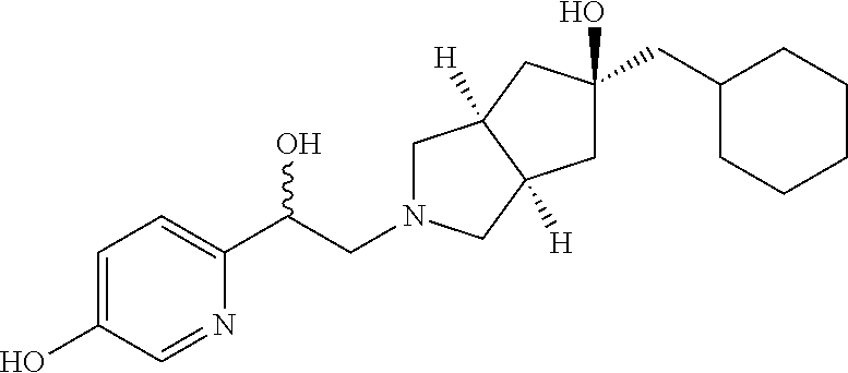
C1=C(O)C=NC(C(CN2CC3([H])C([H])(C2)CC(O)(CC2CCCCC2)C3)O)=C1
